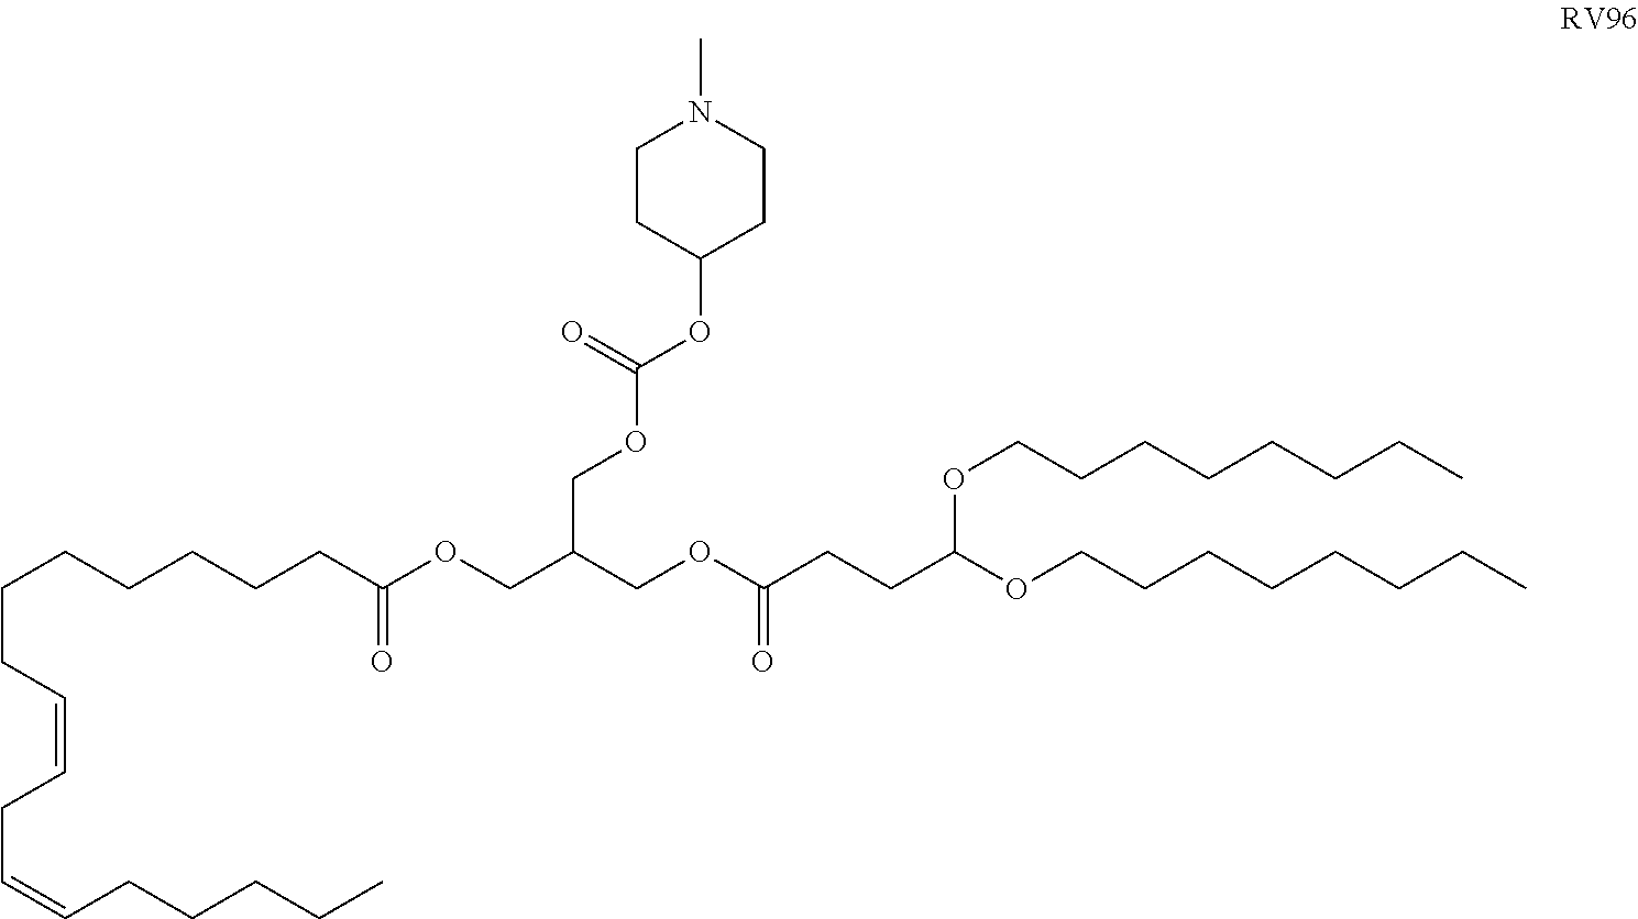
C(CCCCCC(OCC(COC(CCC(OCCCCCCCC)OCCCCCCCC)=O)COC(OC1CCN(C)CC1)=O)=O)CC=CCC=CCCCCC
